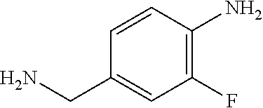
NCC1=CC(F)=C(N)C=C1
